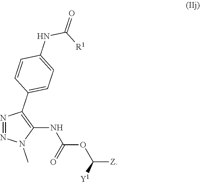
N1=NN(C)C(NC(=O)OC([Z])[Y1])=C1C1=CC=C(NC([R1])=O)C=C1
